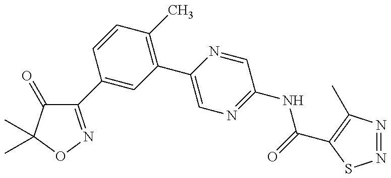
C1(C2=CC(C3=CN=C(NC(=O)C4=C(C)N=NS4)C=N3)=C(C)C=C2)=NOC(C)(C)C1=O
